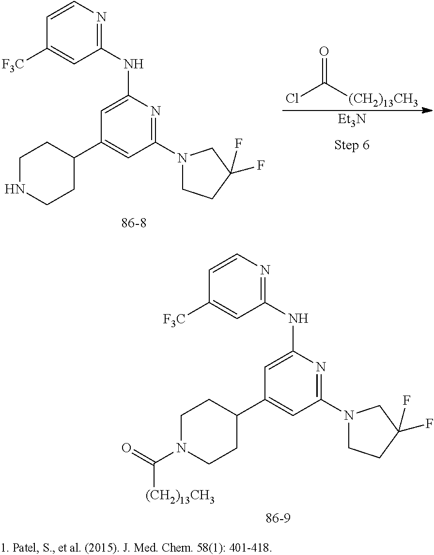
C1(C2=CC(N3CCC(F)(F)C3)=NC(NC3=NC=CC([F3C])=C3)=C2)CCN(C([(CH2)13CH3])=O)CC1.C1(C2=CC(N3CCC(F)(F)C3)=NC(NC3=NC=CC([F3C])=C3)=C2)CCNCC1.[Et3N].ClC([(CH2)13CH3])=O
